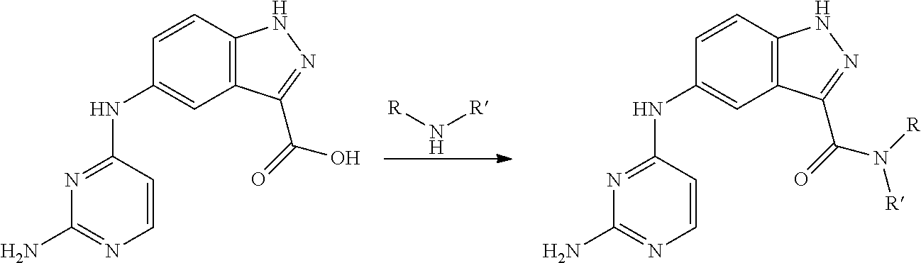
[R]N[R].N1=C(NC2=CC3=C(C=C2)NN=C3C(=O)O)C=CN=C1N.N1=C(NC2=CC3=C(C=C2)NN=C3C(=O)N([R])[R])C=CN=C1N
